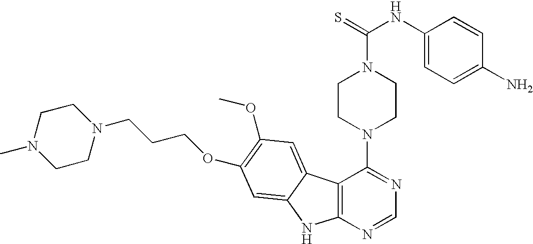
C12=C(N=CN=C1N1CCN(C(=S)NC3=CC=C(N)C=C3)CC1)NC1=CC(OCCCN3CCN(C)CC3)=C(OC)C=C21
